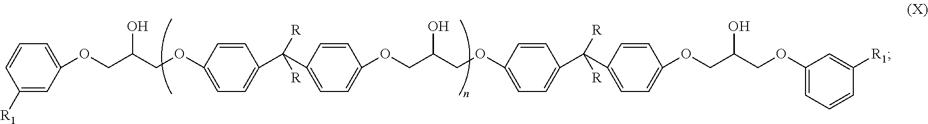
C1=CC(OCC(COC2=CC=CC([R1])=C2)O)=CC=C1C(C1=CC=C(OCC(O)COC2=CC=C(C(C3=CC=C(OCC(COC4=CC=CC([R1])=C4)O)C=C3)([R])[R])C=C2)C=C1)([R])[R]
